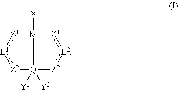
[Z1]1:[L1]:[Z2][Q]2([Y1])([Y2])[M]1([X])[Z1]:[L2]:[Z2]2
